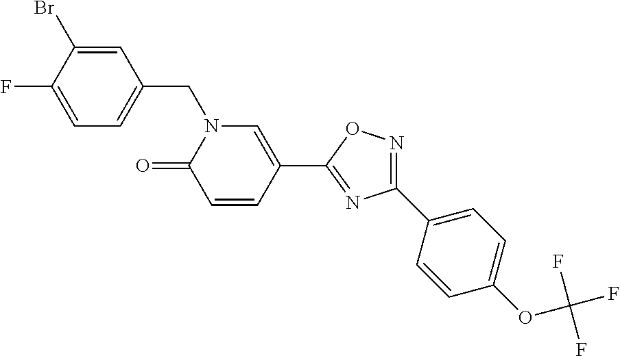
C1=C(F)C(Br)=CC(CN2C(=O)C=CC(C3=NC(C4=CC=C(OC(F)(F)F)C=C4)=NO3)=C2)=C1
